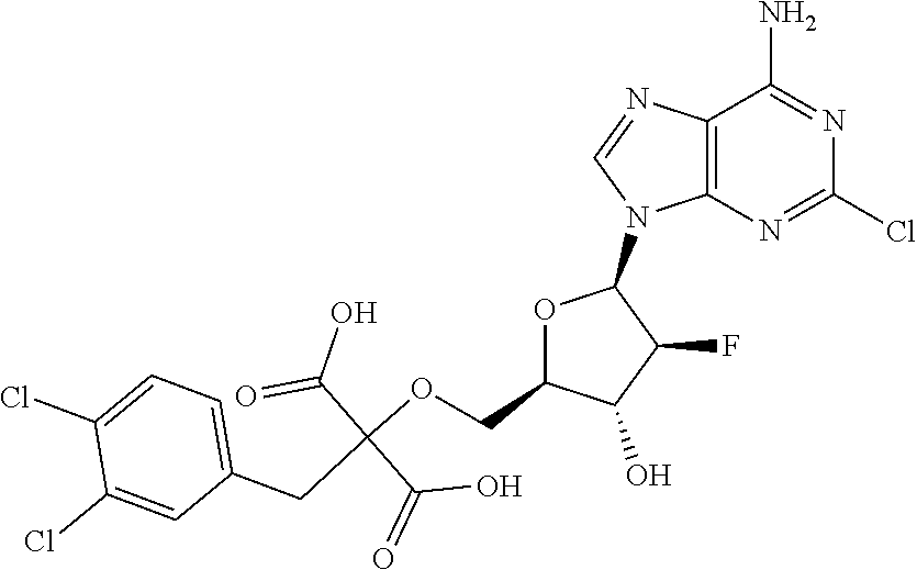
C12=C(N=C(Cl)N=C1N)N(C1OC(COC(CC3=CC=C(Cl)C(Cl)=C3)(C(O)=O)C(=O)O)C(O)C1F)C=N2
